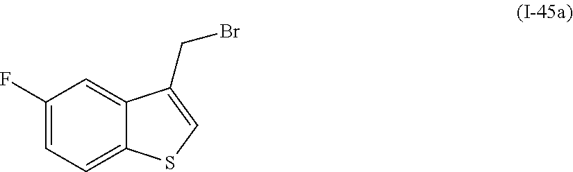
C1(F)=CC=C2C(=C1)C(CBr)=CS2
